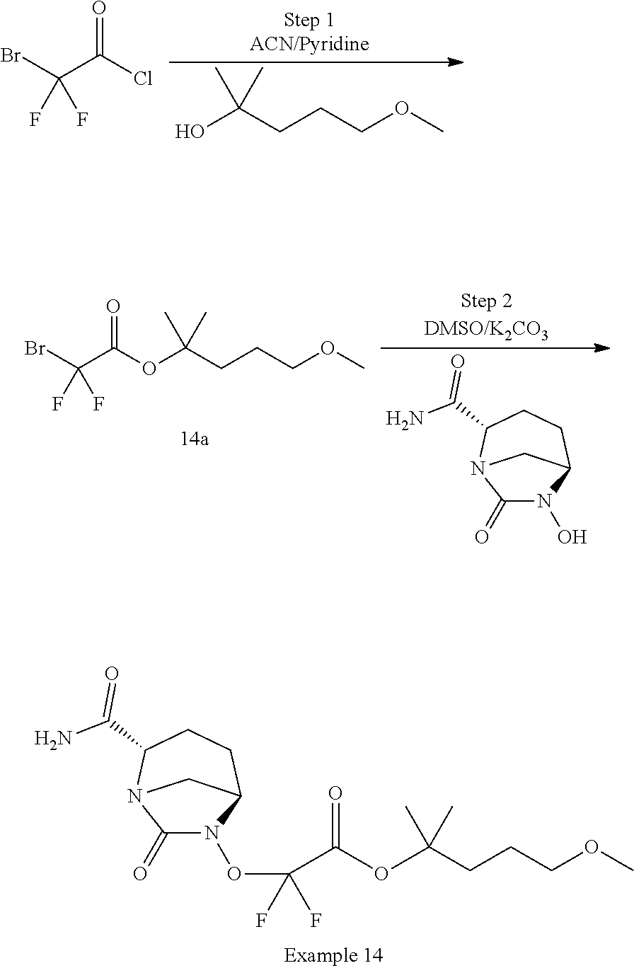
C1(=O)N(OC(C(OC(CCCOC)(C)C)=O)(F)F)C2CCC(C(N)=O)N1C2.BrC(C(Cl)=O)(F)F.C(CCCOC)(O)(C)C.BrC(C(OC(CCCOC)(C)C)=O)(F)F.C1(=O)N(O)C2CCC(C(N)=O)N1C2
